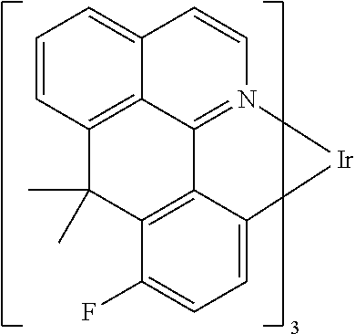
C1=CC2=C3C(=C1)C=CN1=C3C3=C(C(F)=CC=C3[Ir]1)C2(C)C
